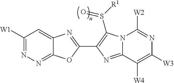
C12=NN=C([W1])C=C1N=C(C1=C(S([R1])=O)N3C(=N1)C([W4])=C([W3])N=C3[W2])O2
